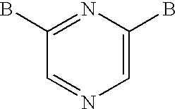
C1(B)=NC(B)=CN=C1
